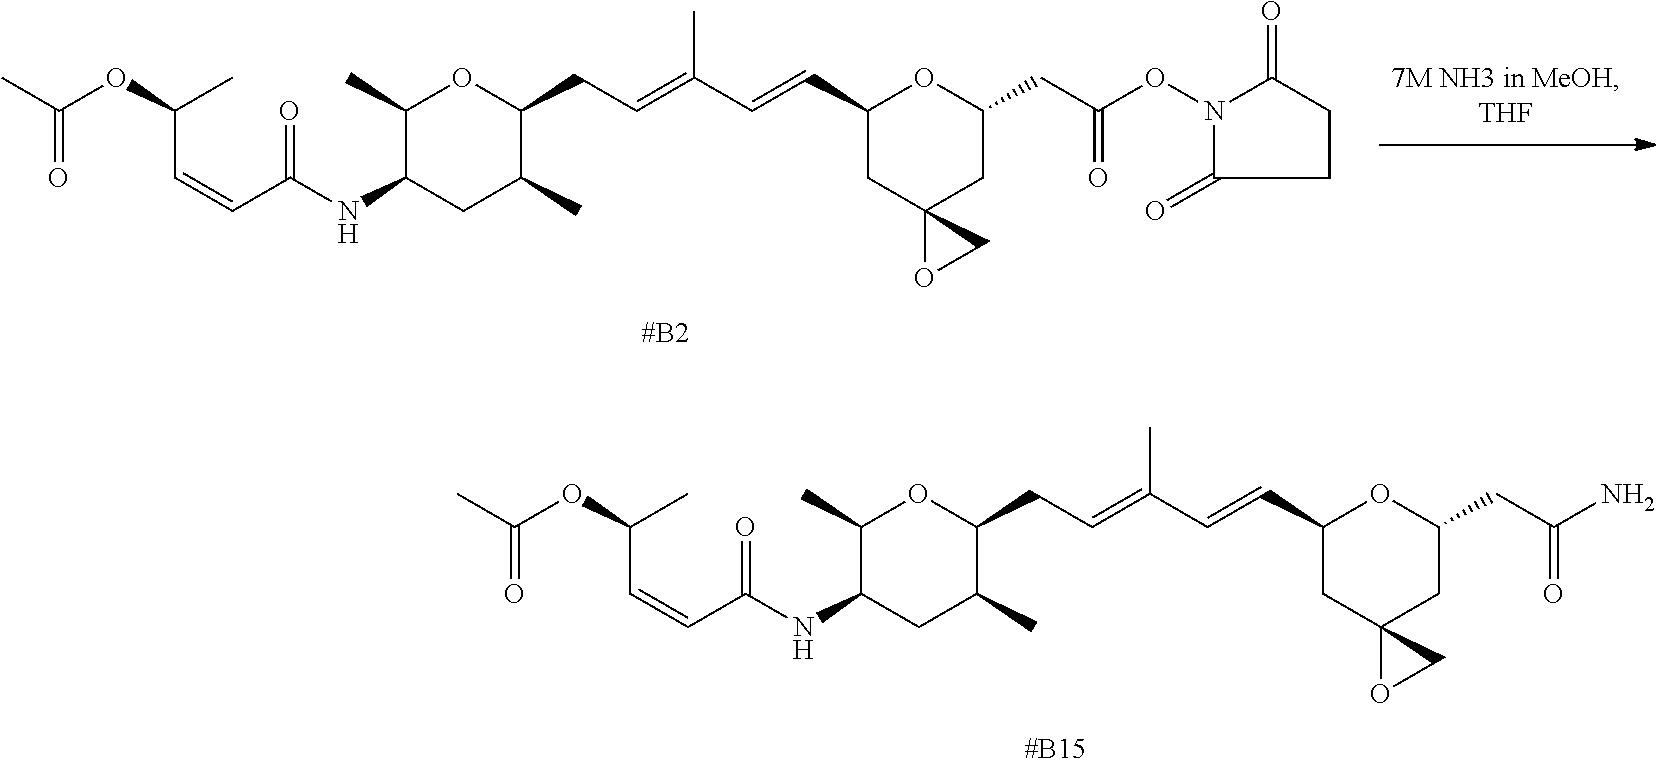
C1(C)C(NC(C=CC(OC(C)=O)C)=O)CC(C)C(CC=C(C=CC2CC3(CC(CC(ON4C(=O)CCC4=O)=O)O2)OC3)C)O1.C1(C)C(NC(C=CC(OC(C)=O)C)=O)CC(C)C(CC=C(C=CC2CC3(CC(CC(N)=O)O2)OC3)C)O1
